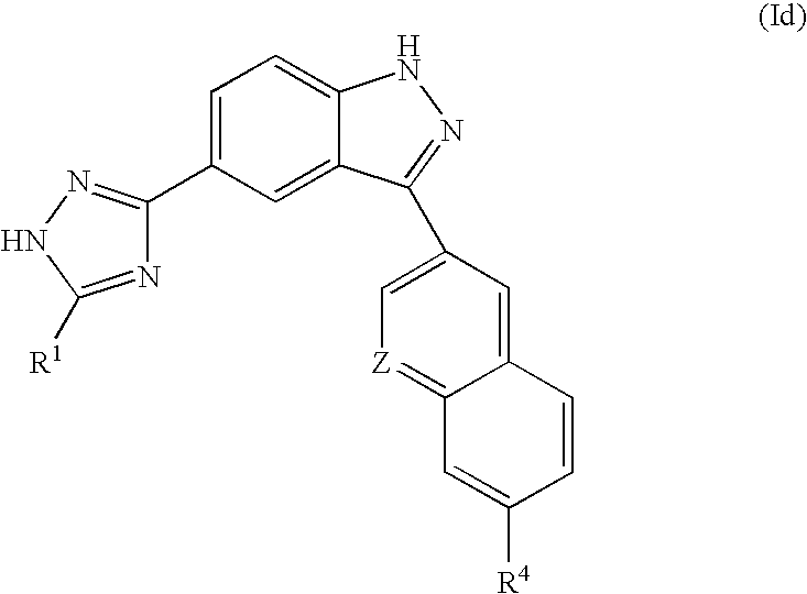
N1=C([R1])NN=C1C1=CC=C2C(=C1)C(C1=C[Z]=C3C(=C1)C=CC([R4])=C3)=NN2
